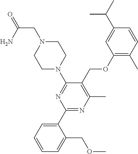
C1(C2=CC=CC=C2COC)=NC(C)=C(COC2=C(C)C=CC(C(C)C)=C2)C(N2CCN(CC(=O)N)CC2)=N1
